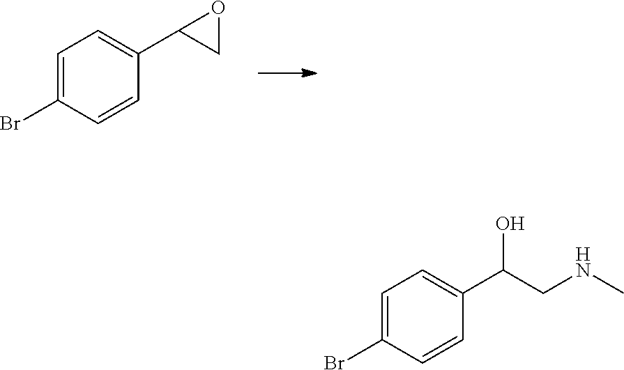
C1=C(Br)C=CC(C2OC2)=C1.C1=C(Br)C=CC(C(O)CNC)=C1
